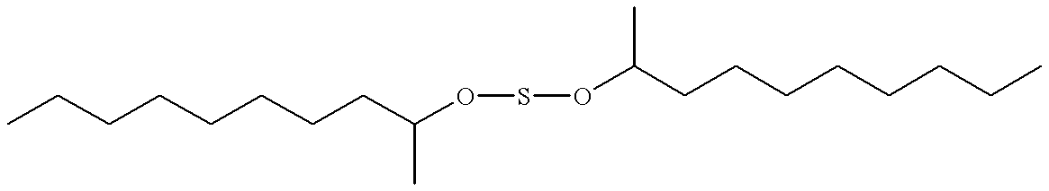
CCCCCCCCC(C)OSOC(CCCCCCCC)C
